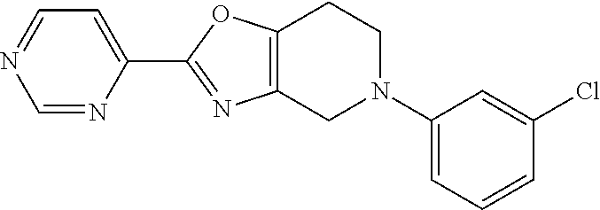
C1=NC(C2=NC3=C(O2)CCN(C2=CC=CC(Cl)=C2)C3)=CC=N1
